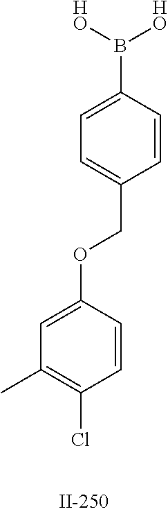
C1(OCC2=CC=C(B([HO])[HO])C=C2)=CC(C)=C(Cl)C=C1
